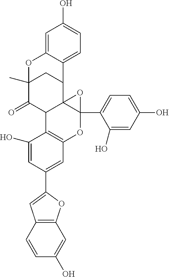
C12=C(C=CC(O)=C1)C=C(C1=CC3=C(C(O)=C1)C1C4(C(C5=CC=C(O)C=C5O)(O3)O4)C3CC(C)(C1=O)OC1=CC(O)=CC=C31)O2
